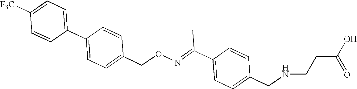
C1([F3C])=CC=C(C2=CC=C(CON=C(C3=CC=C(CNCCC(O)=O)C=C3)C)C=C2)C=C1
